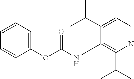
C1(C(C)C)=C(NC(=O)OC2=CC=CC=C2)C(C(C)C)=CC=N1
